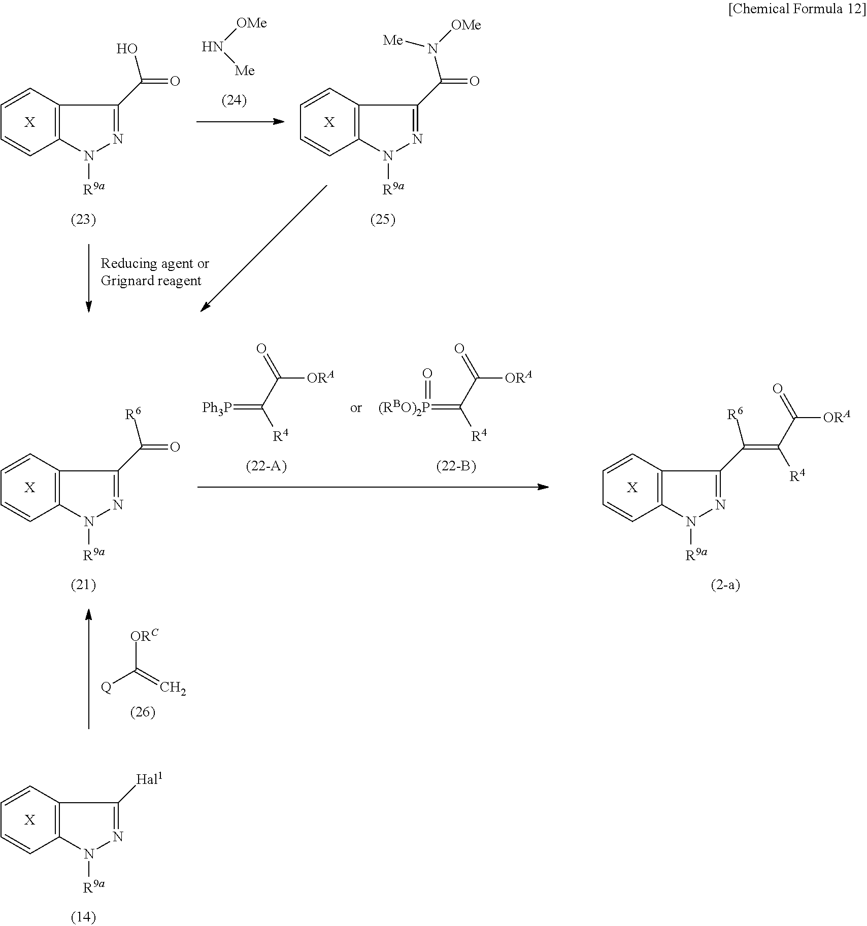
C1=CC2=C(C=C1)N([R9a])N=C2C(=O)O.[X].N([OMe])[Me].C1=CC2=C(C=C1)N([R9a])N=C2C(=O)N([OMe])[Me].[X].C1=CC2=C(C=C1)N([R9a])N=C2C(=O)[R6].[X].[R4]C(C(=O)[ORA])=[Ph3P].[R4]C(C(=O)[ORA])=[(RBO)2P]=O.C1=CC2=C(C=C1)N([R9a])N=C2C(=C(C([ORA])=O)[R4])[R6].[X].[Q]C([ORC])=C.C1=CC2=C(C=C1)N([R9a])N=C2[Hal1].[X]
